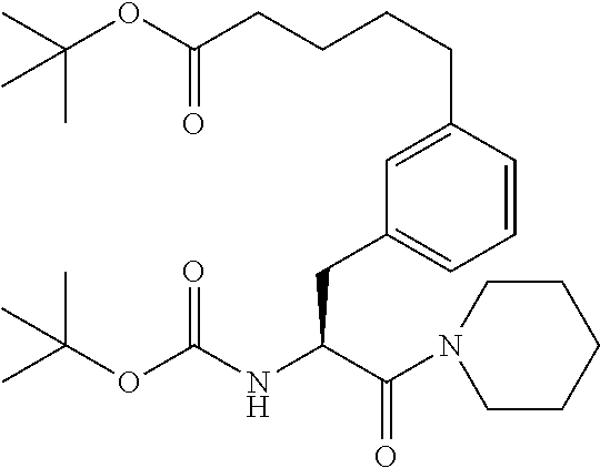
O(C(NC(C(N1CCCCC1)=O)CC1=CC=CC(CCCCC(OC(C)(C)C)=O)=C1)=O)C(C)(C)C
